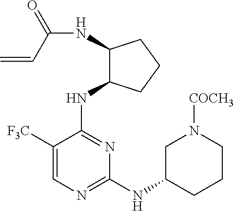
N(C1=NC(NC2CCCN([COCH3])C2)=NC=C1[F3C])C1C(NC(C=C)=O)CCC1
